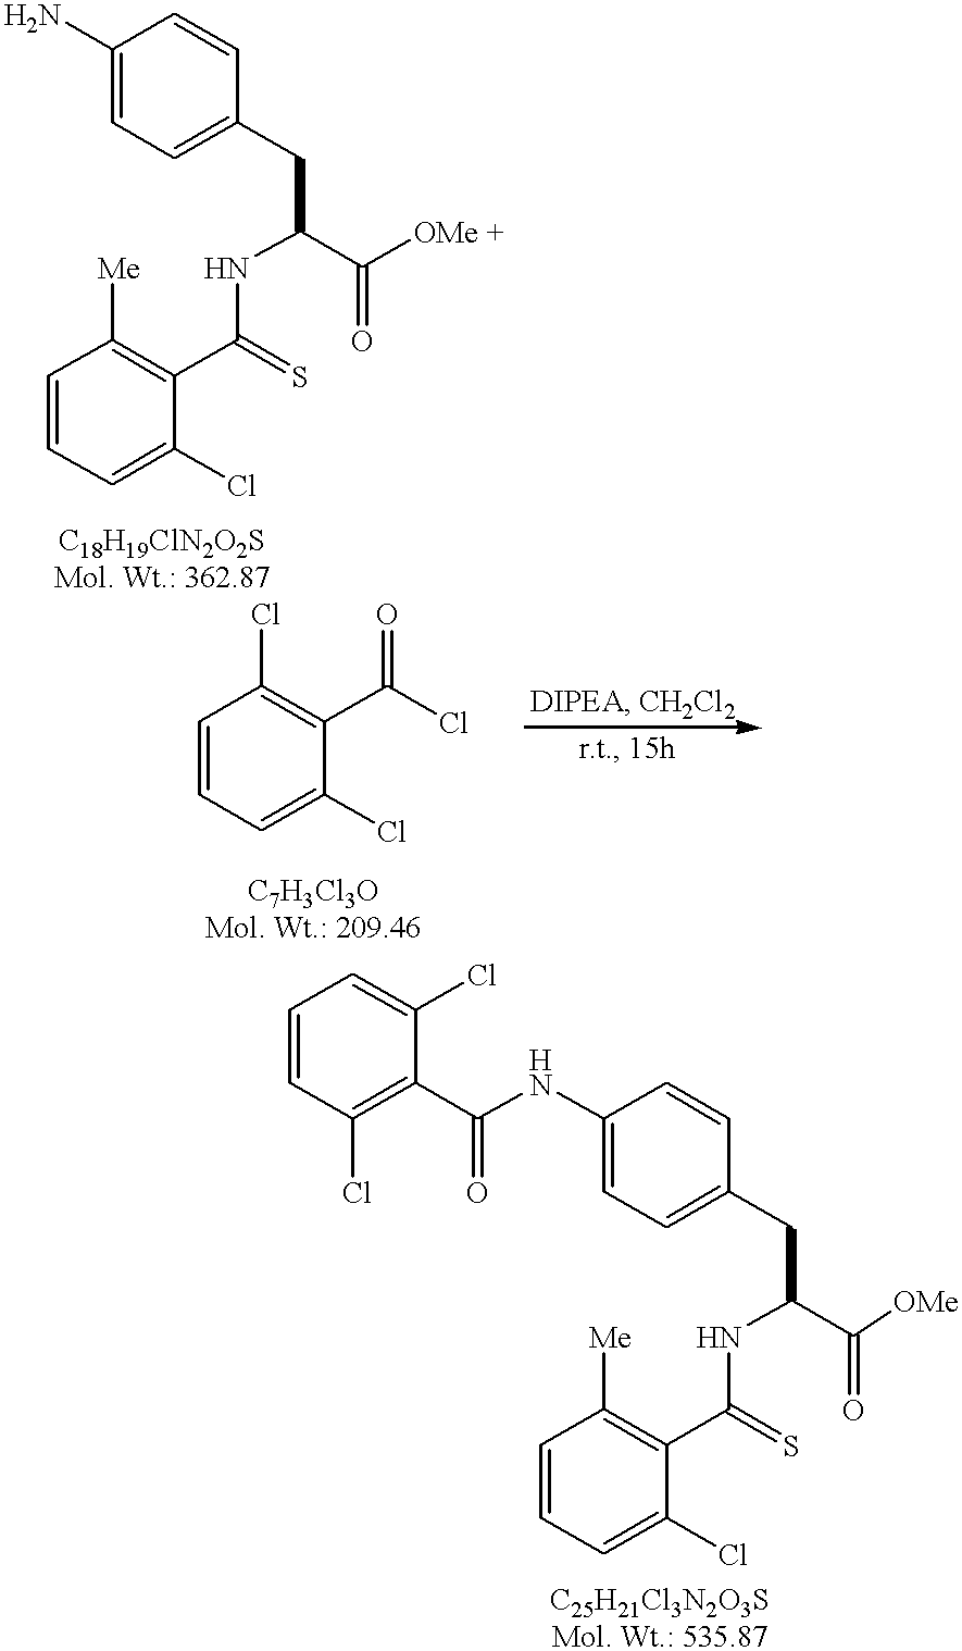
C1(N)=CC=C(CC(C([OMe +])=O)NC(C2=C([Me])C=CC=C2Cl)=S)C=C1.C1(NC(C2=C(Cl)C=CC=C2Cl)=O)=CC=C(CC(C([OMe])=O)NC(C2=C([Me])C=CC=C2Cl)=S)C=C1.C1=CC=C(Cl)C(C(Cl)=O)=C1Cl
